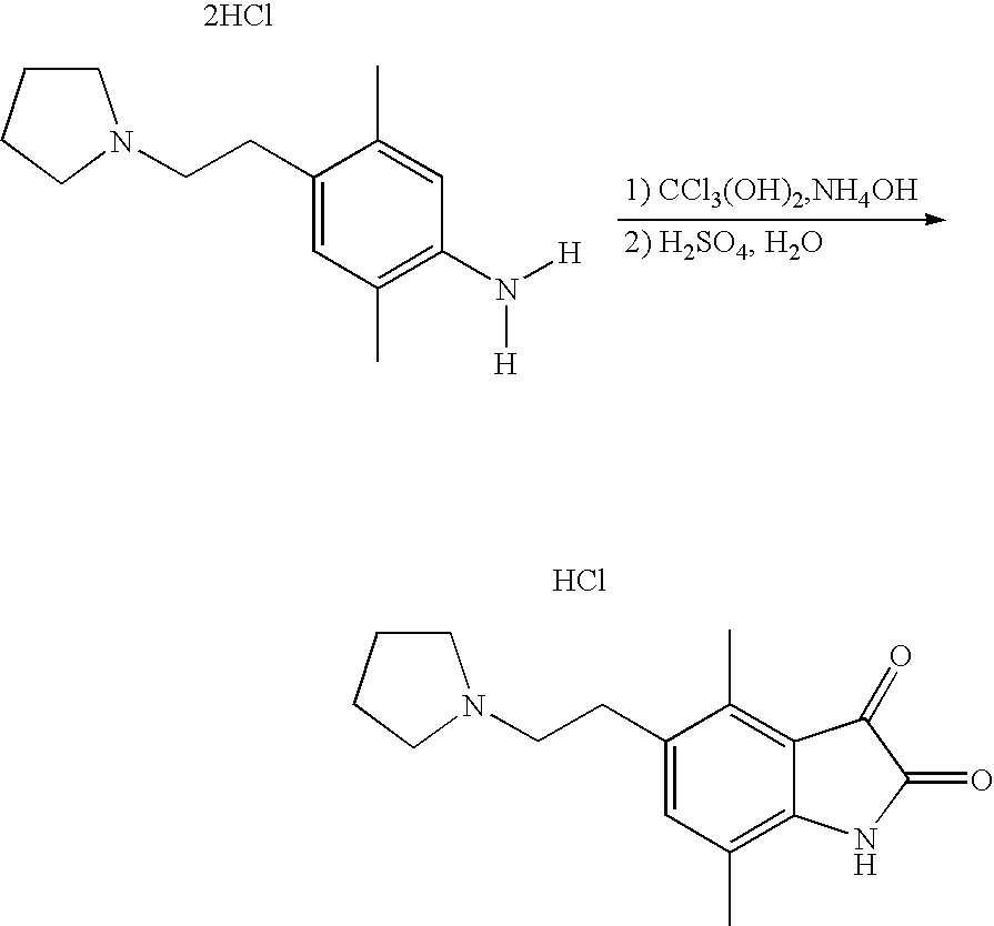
[2HCl].C1(CCN2CCCC2)=CC(C)=C(N([H])[H])C=C1C.Cl.C1(CCN2CCCC2)=CC(C)=C2C(=C1C)C(=O)C(=O)N2
